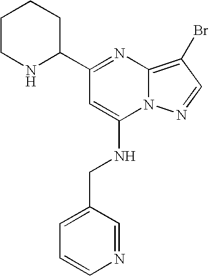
C1CNC(C2=NC3=C(Br)C=NN3C(NCC3=CC=CN=C3)=C2)CC1
